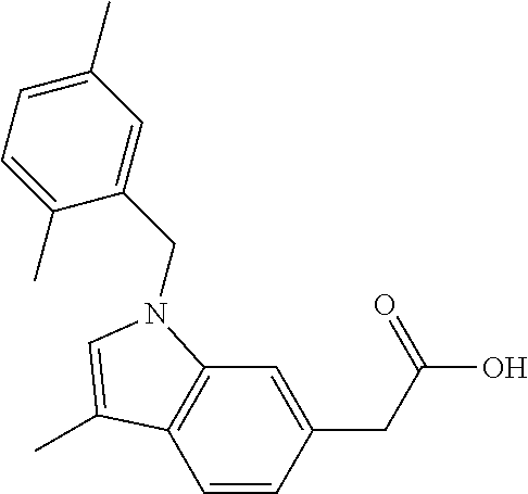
C1=C(CC(O)=O)C=CC2=C1N(CC1=CC(C)=CC=C1C)C=C2C
